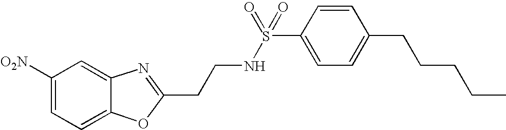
C1([O2N])=CC=C2C(=C1)N=C(CCNS(C1=CC=C(CCCCC)C=C1)(=O)=O)O2
